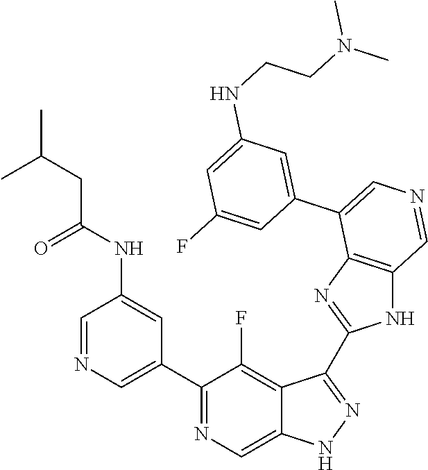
C1(C2=CN=CC(NC(CC(C)C)=O)=C2)=NC=C2C(=C1F)C(C1=NC3=C(N1)C=NC=C3C1=CC(NCCN(C)C)=CC(F)=C1)=NN2
